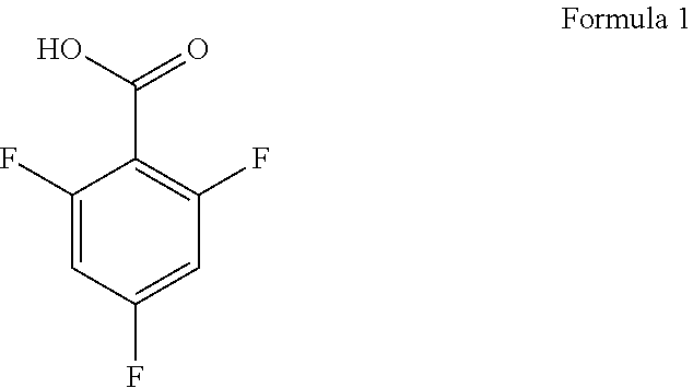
C1(F)=CC(F)=CC(F)=C1C(O)=O
